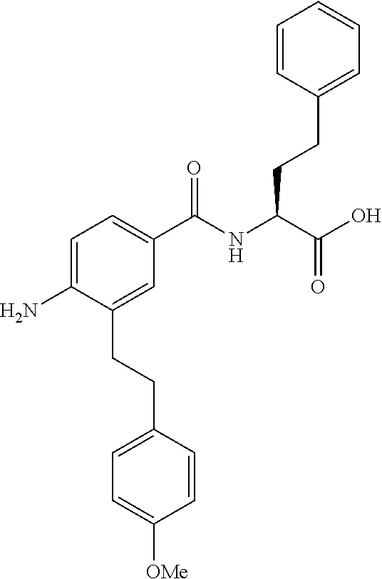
C1=C(N)C(CCC2=CC=C([OMe])C=C2)=CC(C(NC(C(O)=O)CCC2=CC=CC=C2)=O)=C1
